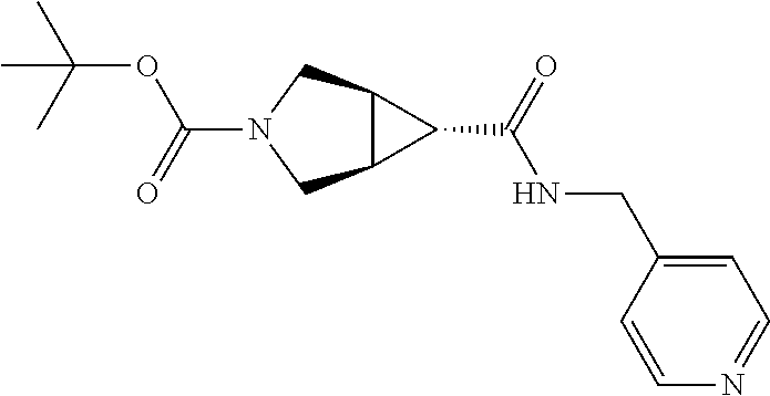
C1=CN=CC=C1CNC(C1C2C1CN(C(=O)OC(C)(C)C)C2)=O
